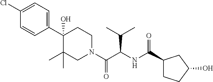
C1(Cl)=CC=C(C2(O)CCN(C(C(NC(C3CCC(O)C3)=O)C(C)C)=O)CC2(C)C)C=C1
